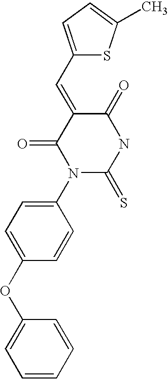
C1=CC=C(OC2=CC=C(N3C(=S)NC(=O)C(=CC4=CC=C(C)S4)C3=O)C=C2)C=C1
